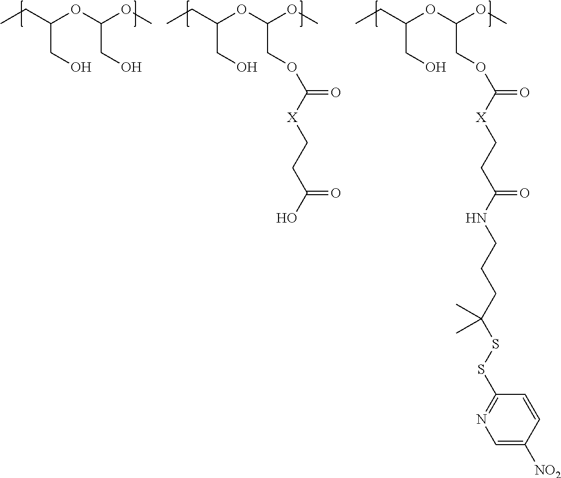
CCC(OC(OC)COC(=O)[X]CCC(O)=O)CO.CCC(OC(OC)CO)CO.CCC(OC(OC)COC(=O)[X]CCC(NCCCC(SSC1=NC=C([NO2])C=C1)(C)C)=O)CO
